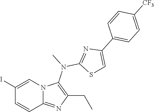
IC1=CN2C(=NC(CC)=C2N(C)C2=NC(C3=CC=C([CF3])C=C3)=CS2)C=C1
